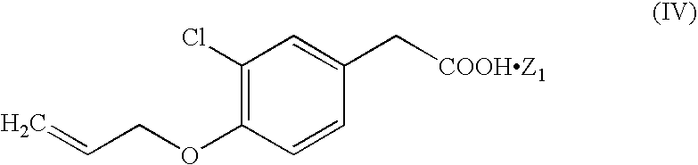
C1(Cl)=C(OCC=C)C=CC(C[COOHZ1])=C1
